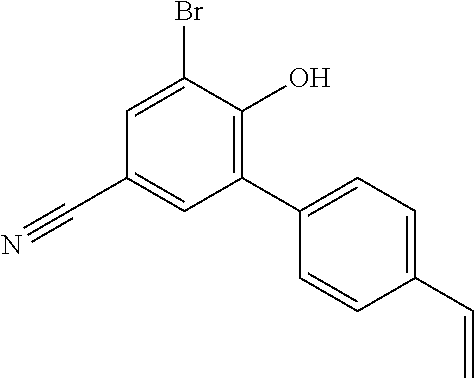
C1=C(Br)C(O)=C(C2=CC=C(C=C)C=C2)C=C1C#N
